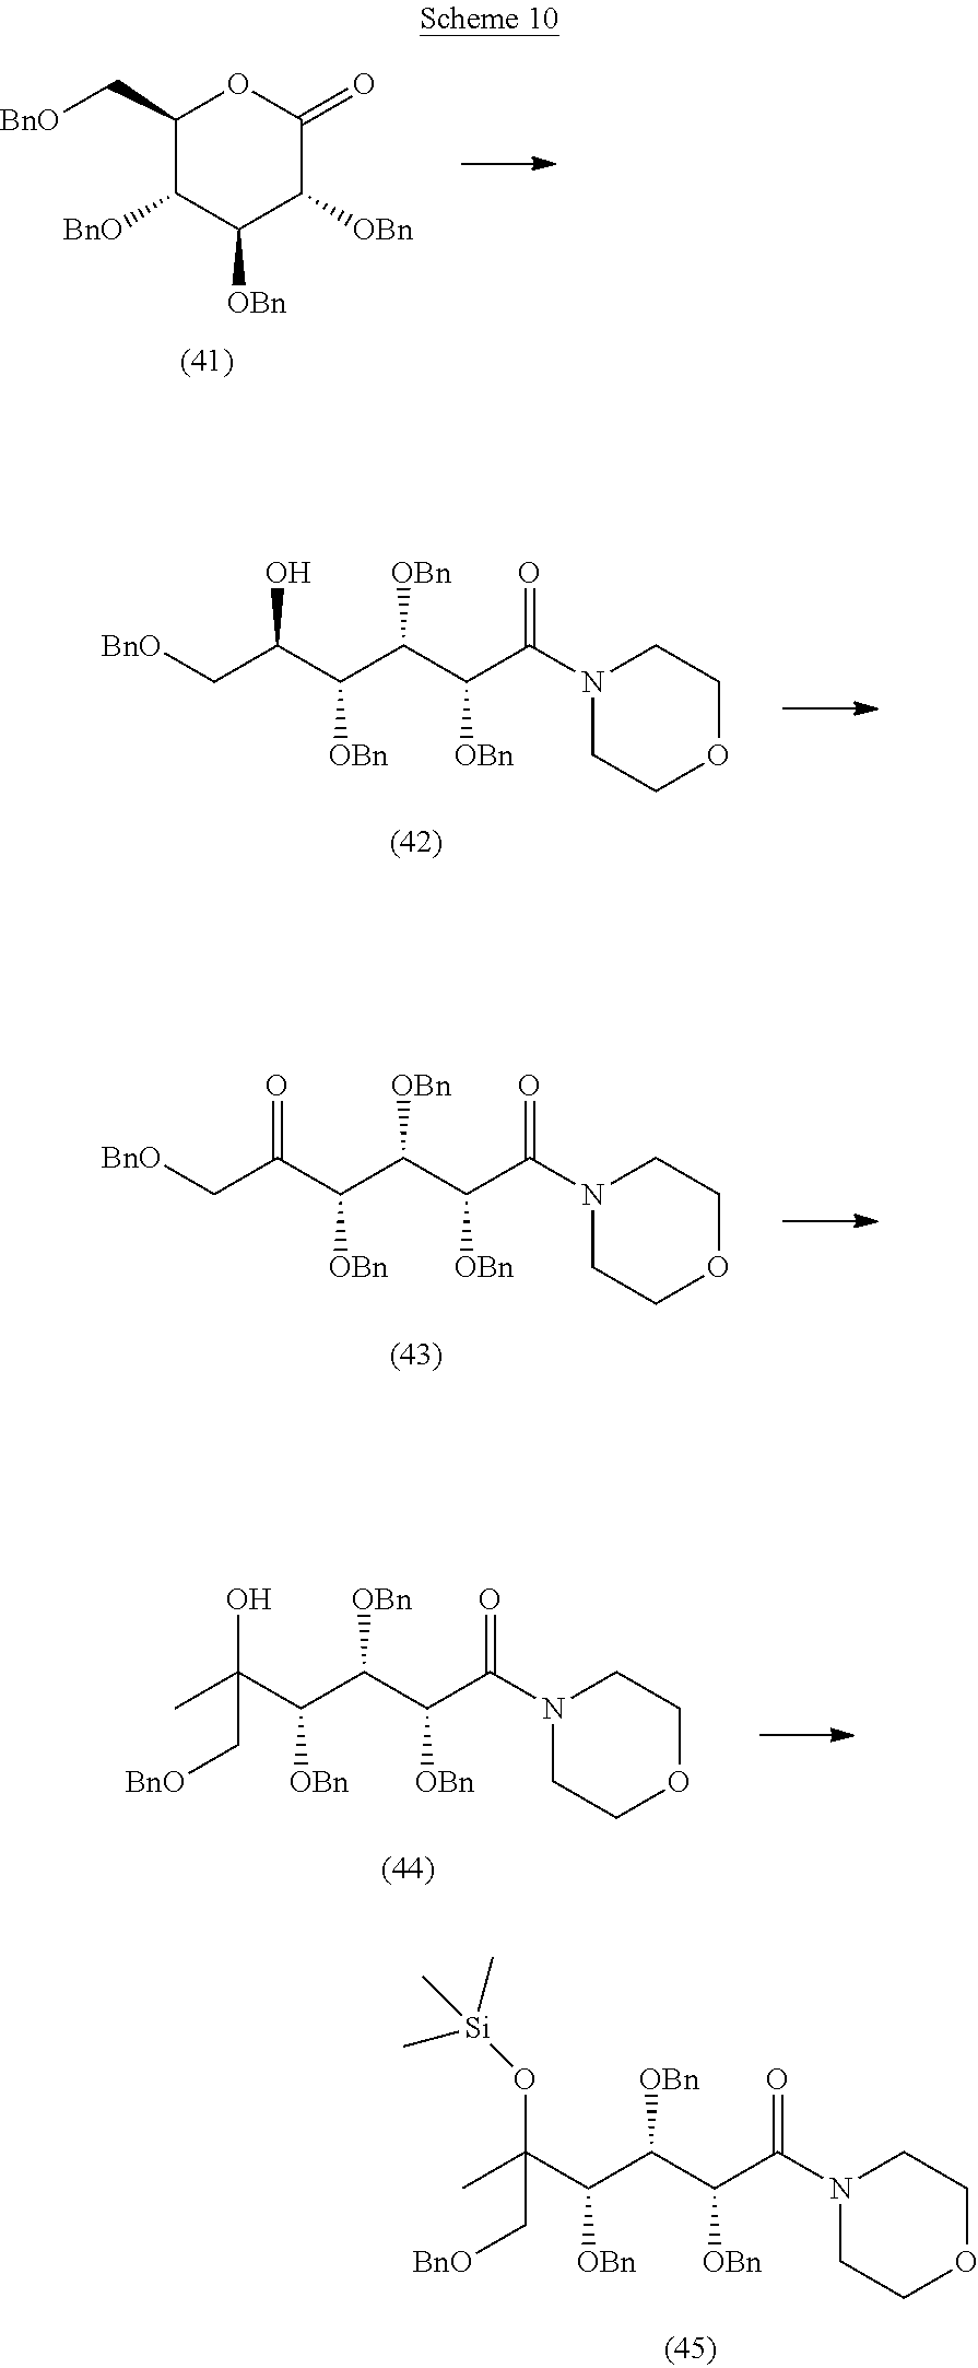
C(C(C(C(C(=O)N1CCOCC1)[OBn])[OBn])[OBn])(C)(O[Si](C)(C)C)C[BnO].C1([BnO])C([OBn])C([OBn])C(=O)OC1C[BnO].C(C(C(C(C(=O)N1CCOCC1)[OBn])[OBn])[OBn])(C[BnO])O.C(C(C(C(C(=O)N1CCOCC1)[OBn])[OBn])[OBn])(C[BnO])=O.C(C(C(C(C(=O)N1CCOCC1)[OBn])[OBn])[OBn])(C)(O)C[BnO]
